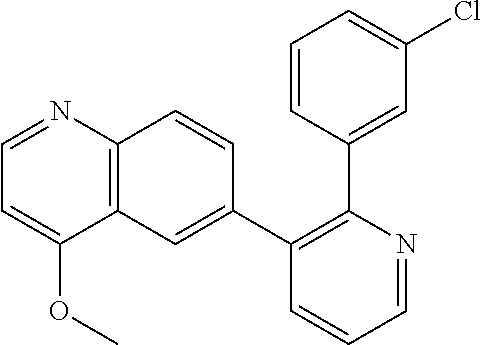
C1=CC(C2=C(C3=CC4=C(C=C3)N=CC=C4OC)C=CC=N2)=CC(Cl)=C1
